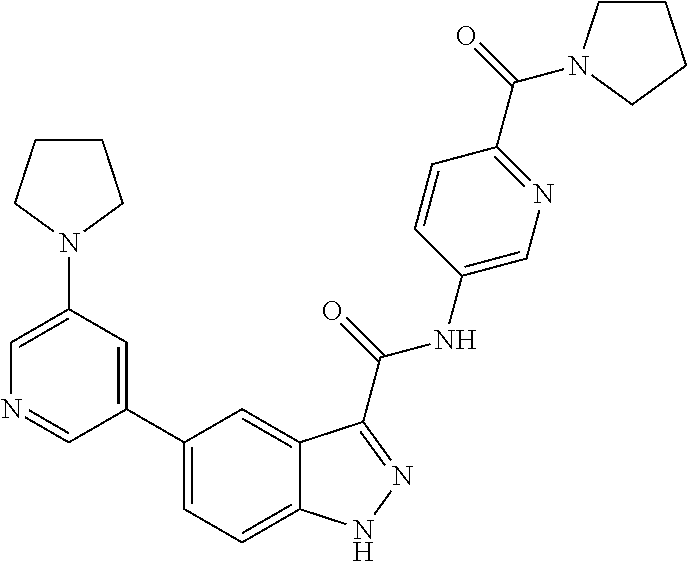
C1(N2CCCC2)=CN=CC(C2=CC=C3C(=C2)C(C(NC2=CN=C(C(=O)N4CCCC4)C=C2)=O)=NN3)=C1
